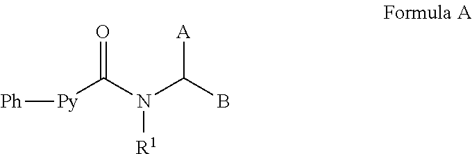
[Py](C(N([R1])C(B)[A])=O)[Ph]
